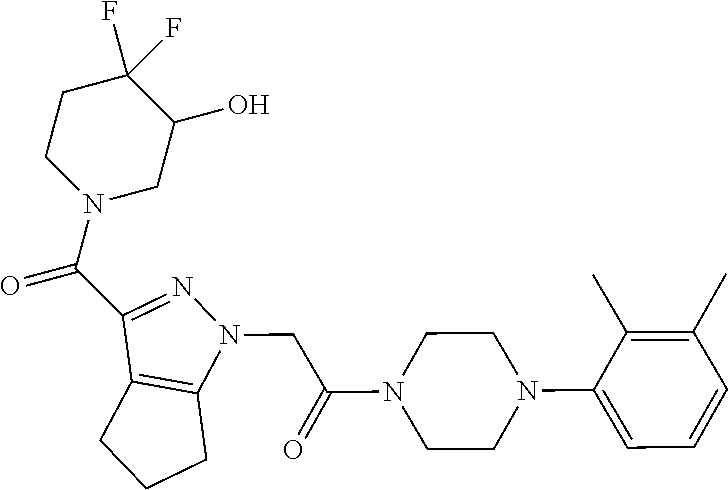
C1(F)(F)CCN(C(=O)C2=NN(CC(N3CCN(C4=CC=CC(C)=C4C)CC3)=O)C3=C2CCC3)CC1O
